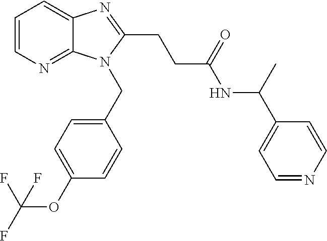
C1=CN=C2C(=C1)N=C(CCC(NC(C1=CC=NC=C1)C)=O)N2CC1=CC=C(OC(F)(F)F)C=C1
